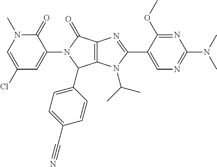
C12=C(N(C(C)C)C(C3=CN=C(N(C)C)N=C3OC)=N1)C(C1=CC=C(C#N)C=C1)N(C1=CC(Cl)=CN(C)C1=O)C2=O
